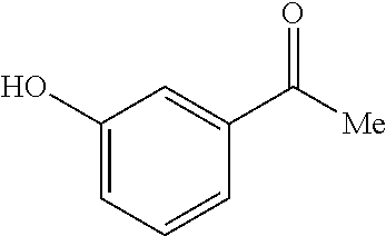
C1(O)=CC=CC(C([Me])=O)=C1
